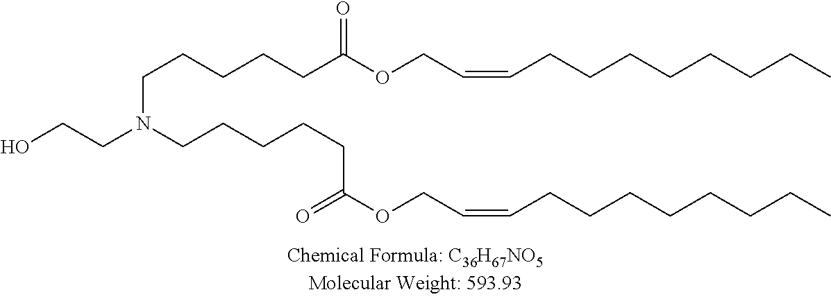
OCCN(CCCCCC(OCC=CCCCCCCCC)=O)CCCCCC(OCC=CCCCCCCCC)=O
